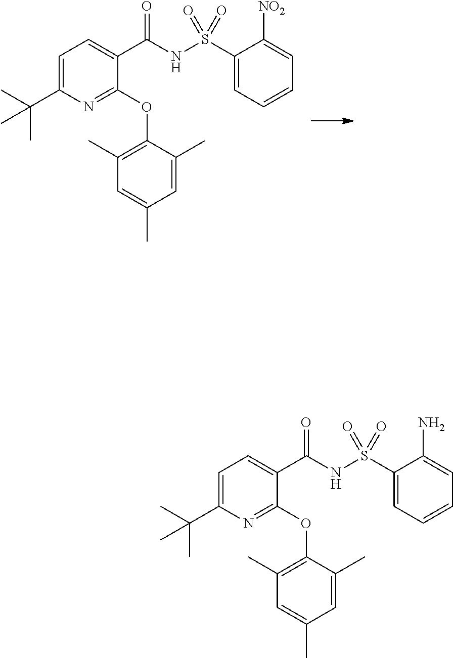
N1=C(OC2=C(C)C=C(C)C=C2C)C(C(=O)NS(=O)(C2=CC=CC=C2[NO2])=O)=CC=C1C(C)(C)C.N1=C(OC2=C(C)C=C(C)C=C2C)C(C(=O)NS(=O)(C2=CC=CC=C2N)=O)=CC=C1C(C)(C)C
